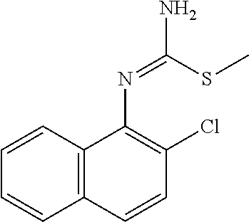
C1=CC2=C(C=C1)C=CC(Cl)=C2N=C(SC)N
